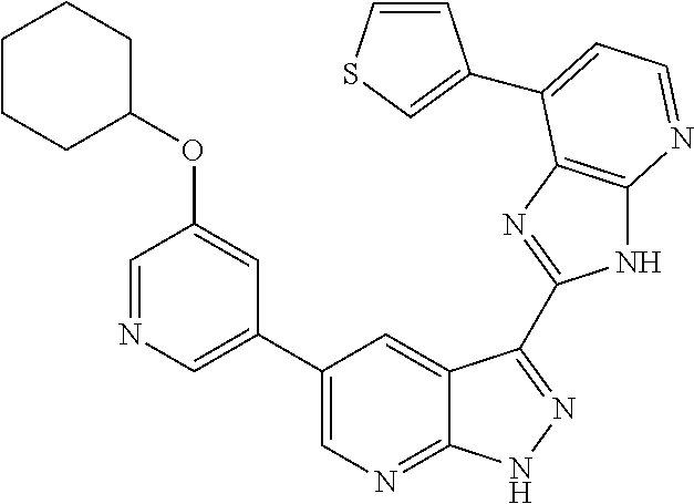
C1(C2=CN=CC(OC3CCCCC3)=C2)=CN=C2C(=C1)C(C1=NC3=C(N1)N=CC=C3C1=CSC=C1)=NN2
